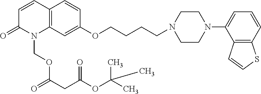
C1=CC2=C(N(COC(=O)CC(OC(C)(C)C)=O)C1=O)C=C(OCCCCN1CCN(C3=CC=CC4=C3C=CS4)CC1)C=C2
